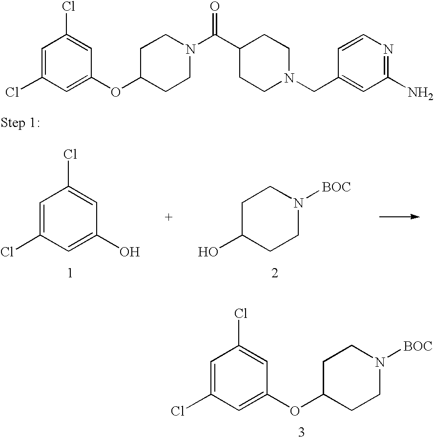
C1=C(Cl)C=C(O)C=C1Cl.C1C(O)CCN([BOC])C1.C1=C(Cl)C=C(OC2CCN([BOC])CC2)C=C1Cl.C1=C(Cl)C=C(OC2CCN(C(C3CCN(CC4=CC(N)=NC=C4)CC3)=O)CC2)C=C1Cl
